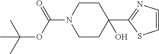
C1=CN=C(C2(O)CCN(C(=O)OC(C)(C)C)CC2)S1
